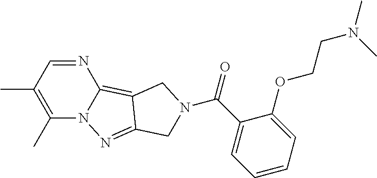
N1=CC(C)=C(C)N2C1=C1C(=N2)CN(C(C2=CC=CC=C2OCCN(C)C)=O)C1
